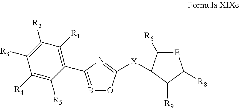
B1=C(C2=C([R1])C([R2])=C([R3])C([R4])=C2[R5])N=C([X]C2C([R6])[E]C([R8])C2[R9])O1
